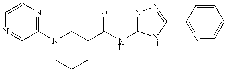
C1=CN=C(N2CCCC(C(=O)NC3=NN=C(C4=NC=CC=C4)N3)C2)C=N1
